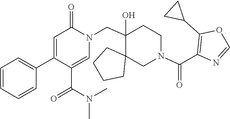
C1(C2=CC=CC=C2)=CC(=O)N(CC2(O)C3(CCCC3)CN(C(C3=C(C4CC4)OC=N3)=O)CC2)C=C1C(N(C)C)=O
